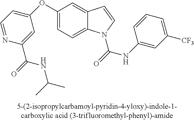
C1(OC2=CC=NC(C(NC(C)C)=O)=C2)=CC=C2C(=C1)C=CN2C(=O)NC1=CC([CF3])=CC=C1
